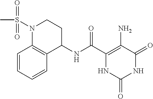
C(C1=C(N)C(=O)NC(=O)N1)(=O)NC1CCN(S(C)(=O)=O)C2=C1C=CC=C2
